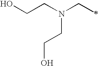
OCCN(CC)CCO
